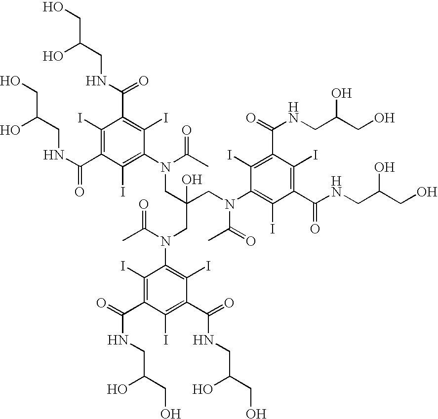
C1(N(C(C)=O)CC(CN(C2=C(I)C(C(NCC(CO)O)=O)=C(I)C(C(NCC(CO)O)=O)=C2I)C(C)=O)(O)CN(C(C)=O)C2=C(I)C(C(NCC(O)CO)=O)=C(I)C(C(NCC(O)CO)=O)=C2I)=C(I)C(C(NCC(O)CO)=O)=C(I)C(C(NCC(CO)O)=O)=C1I
